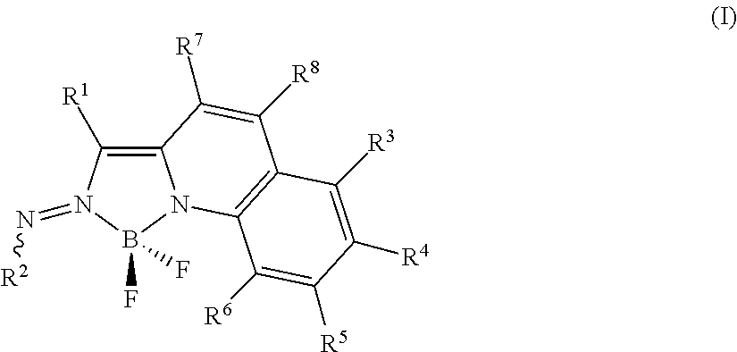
C12=C([R1])N(=N[R2])B(F)(F)N1C1=C(C([R8])=C2[R7])C([R3])=C([R4])C([R5])=C1[R6]
